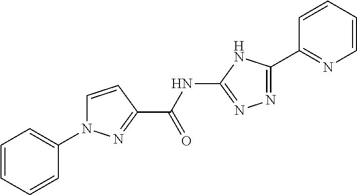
C1=CC=CC(N2C=CC(C(NC3=NN=C(C4=NC=CC=C4)N3)=O)=N2)=C1
